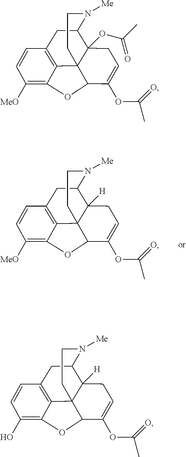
C1([MeO])=C2C3=C(C=C1)CC1N([Me])CCC34C1(OC(C)=O)CC=C(OC(C)=O)C4O2.C1(O)=C2C3=C(C=C1)CC1N([Me])CCC34C1([H])CC=C(OC(C)=O)C4O2.C1([MeO])=C2C3=C(C=C1)CC1N([Me])CCC34C1([H])CC=C(OC(C)=O)C4O2
